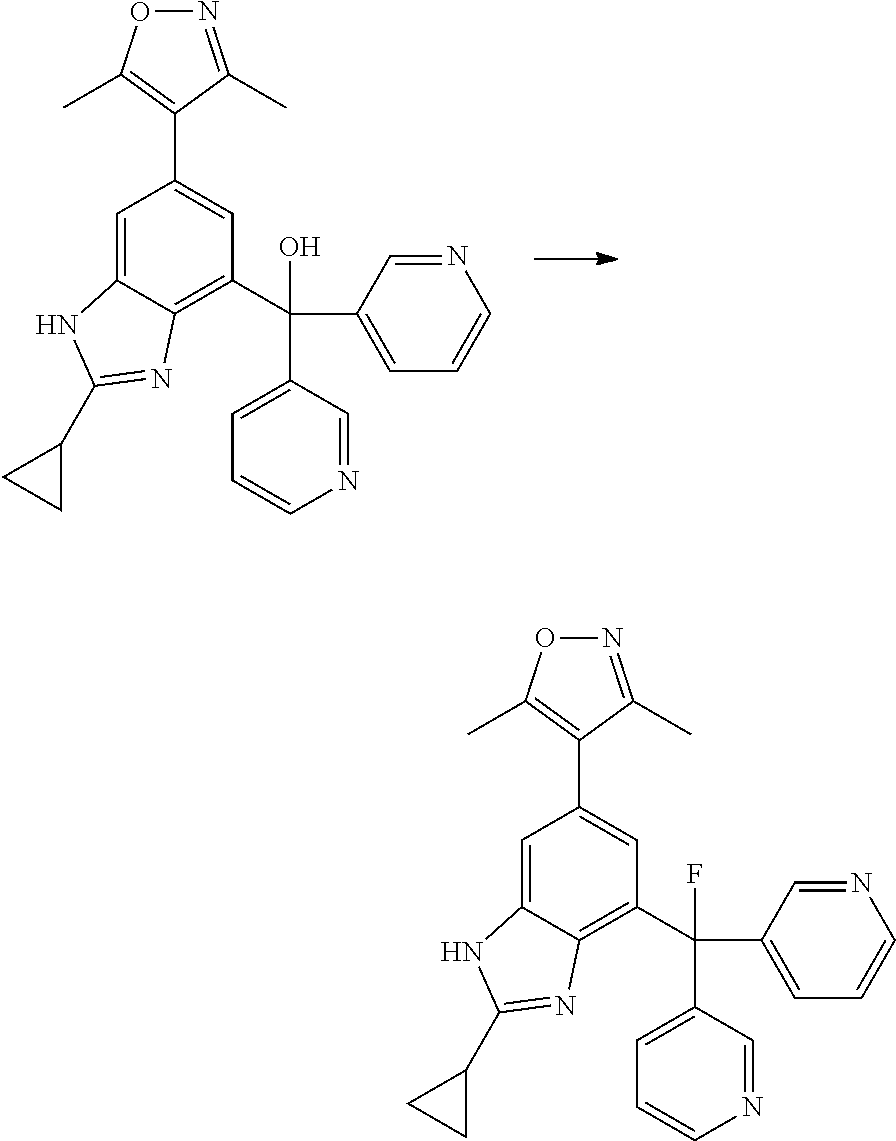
C1=C2C(=C(C(C3=CC=CN=C3)(C3=CC=CN=C3)O)C=C1C1=C(C)ON=C1C)N=C(C1CC1)N2.C1=C2C(=C(C(C3=CC=CN=C3)(C3=CC=CN=C3)F)C=C1C1=C(C)ON=C1C)N=C(C1CC1)N2
